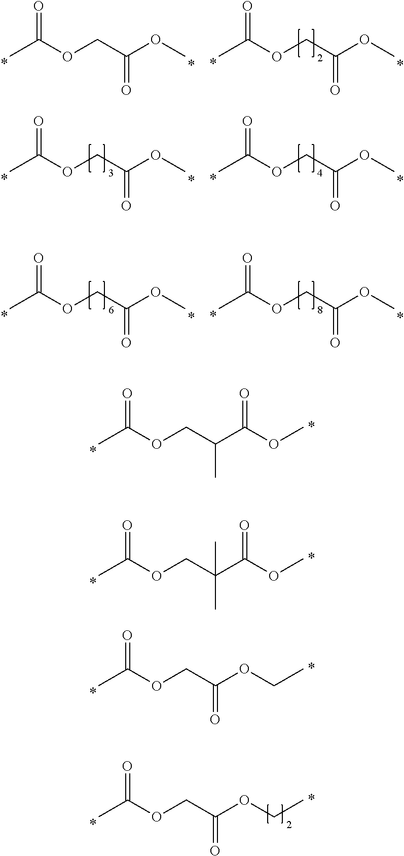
O=C(OCC(OC)=O)C.O=C(OCC(OC)=O)C.O=C(OCC(OC)=O)C.O=C(OCC(OC)=O)C.O=C(OCC(OC)=O)C.O=C(OCC(OC)=O)C.O=C(OCC(C(OC)=O)C)C.O=C(OCC(C(OC)=O)(C)C)C.O=C(OCC(OCC)=O)C.O=C(OCC(OCC)=O)C
